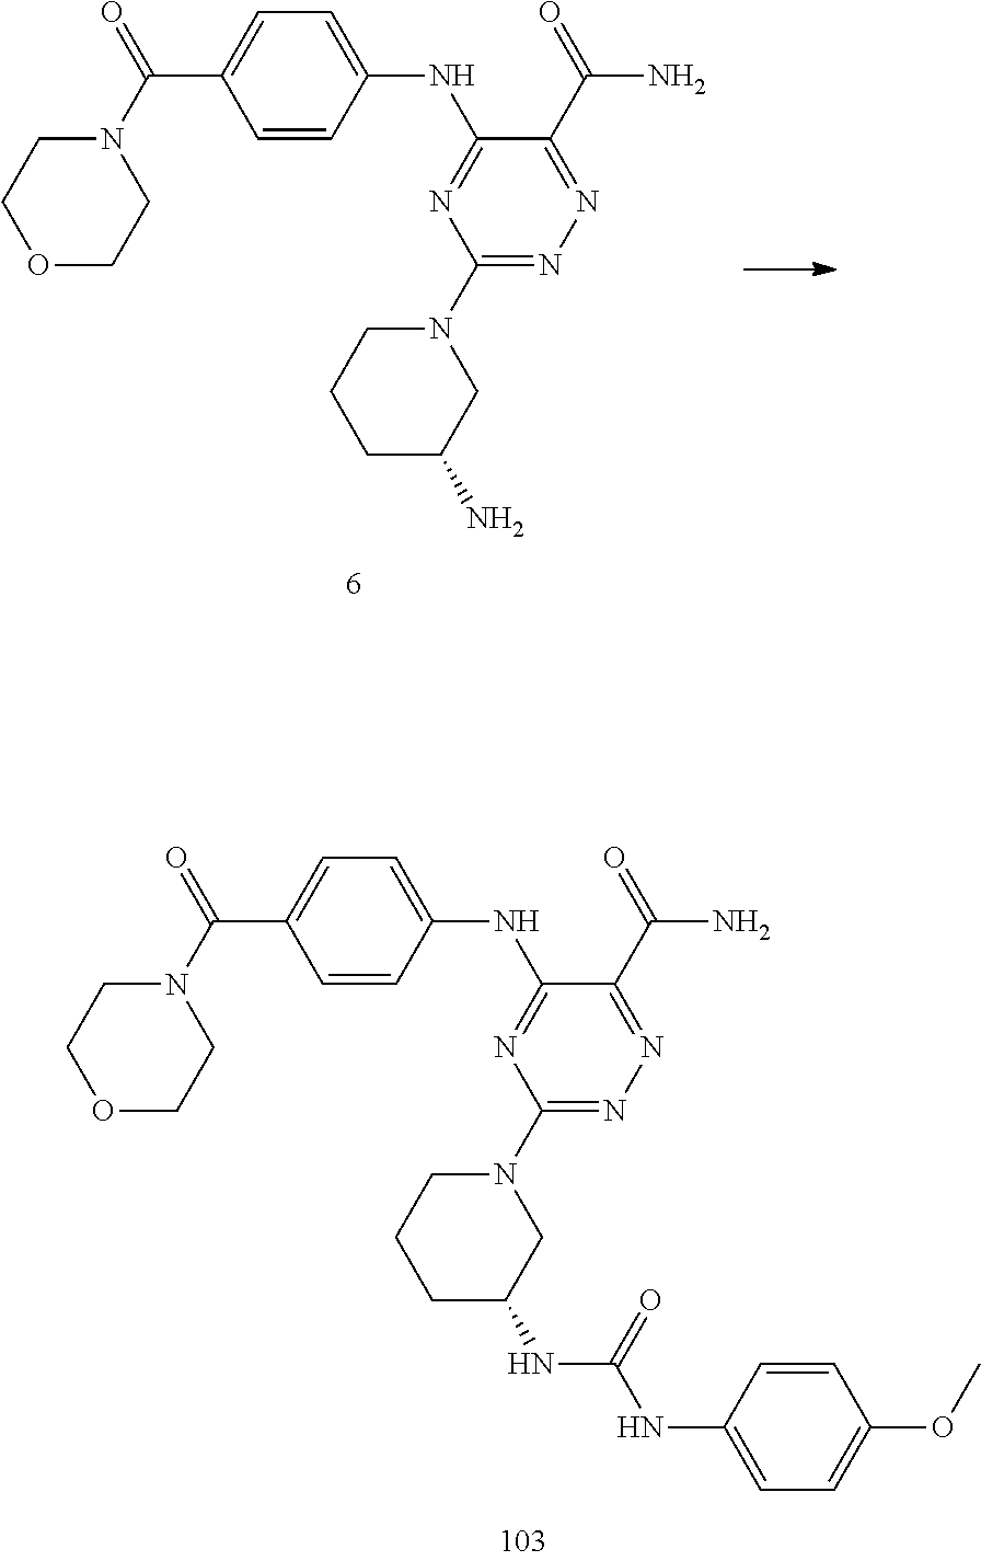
C1(N2CCCC(N)C2)=NN=C(C(=O)N)C(NC2=CC=C(C(N3CCOCC3)=O)C=C2)=N1.C1(N2CCCC(NC(NC3=CC=C(OC)C=C3)=O)C2)=NN=C(C(=O)N)C(NC2=CC=C(C(N3CCOCC3)=O)C=C2)=N1
